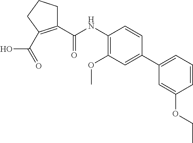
C1(C(NC2=C(OC)C=C(C3=CC=CC(OCC)=C3)C=C2)=O)=C(C(=O)O)CCC1
